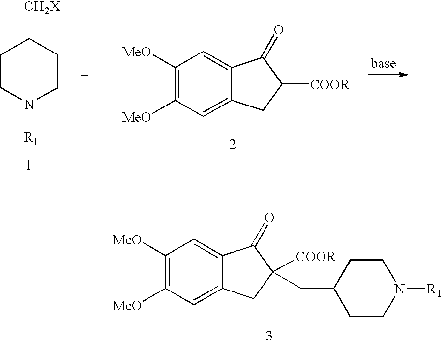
C1([MeO])=C([MeO])C=C2C(=C1)C(=O)C([COOR])(CC1CCN([R1])CC1)C2.C1([MeO])=C([MeO])C=C2C(=C1)C(=O)C([COOR])C2.C1CN([R1])CCC1[CH2X]
